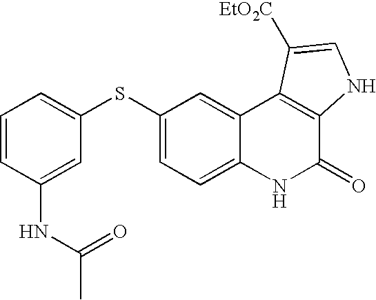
C1(SC2=CC=CC(NC(C)=O)=C2)=CC=C2C(=C1)C1=C(C(=O)N2)NC=C1[EtO2C]
